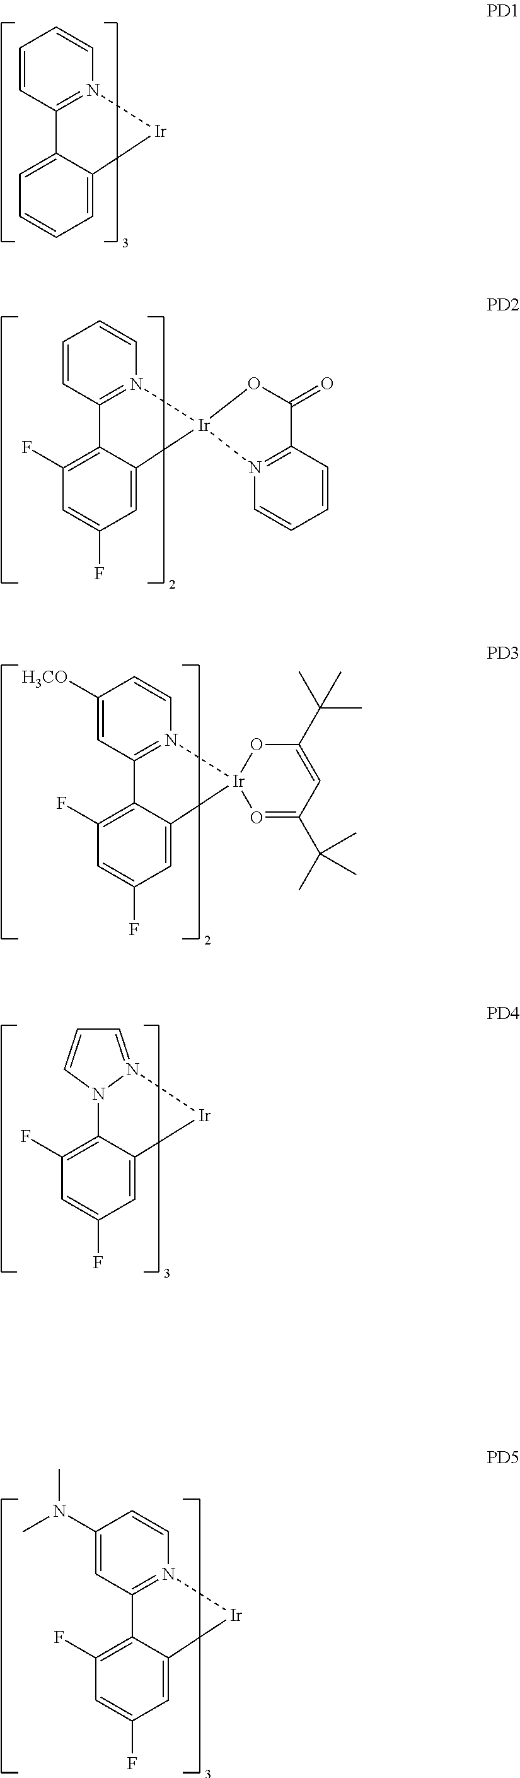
C1=CC2=N(C=C1)[Ir]1(C3=CC(F)=CC(F)=C23)N2=C(C=CC=C2)C(=O)O1.C1=CC2=N(C=C1)[Ir]C1=CC=CC=C21.C1([H3CO])=CC2=N(C=C1)[Ir]1(C3=CC(F)=CC(F)=C23)O=C(C(C)(C)C)C=C(C(C)(C)C)O1.N12C3=C(F)C=C(F)C=C3[Ir]N1=CC=C2.C1(N(C)C)=CC2=N(C=C1)[Ir]C1=CC(F)=CC(F)=C21
